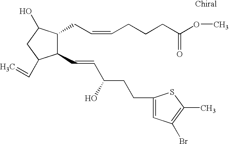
C1(C=CC(CCC2=CC(Br)=C(C)S2)O)C(CC=CCCCC(OC)=O)C(O)CC1C=C
